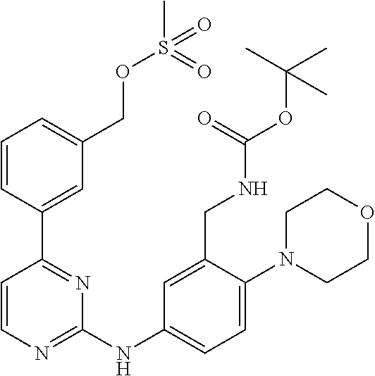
C1=CC(C2=NC(NC3=CC=C(N4CCOCC4)C(CNC(OC(C)(C)C)=O)=C3)=NC=C2)=CC(COS(C)(=O)=O)=C1
